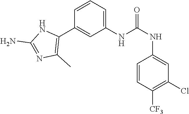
C1(NC(NC2=CC(Cl)=C([CF3])C=C2)=O)=CC=CC(C2=C(C)N=C(N)N2)=C1
